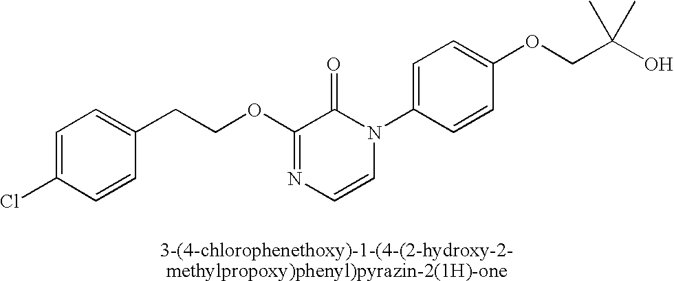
C1(CCOC2=NC=CN(C3=CC=C(OCC(O)(C)C)C=C3)C2=O)=CC=C(Cl)C=C1
